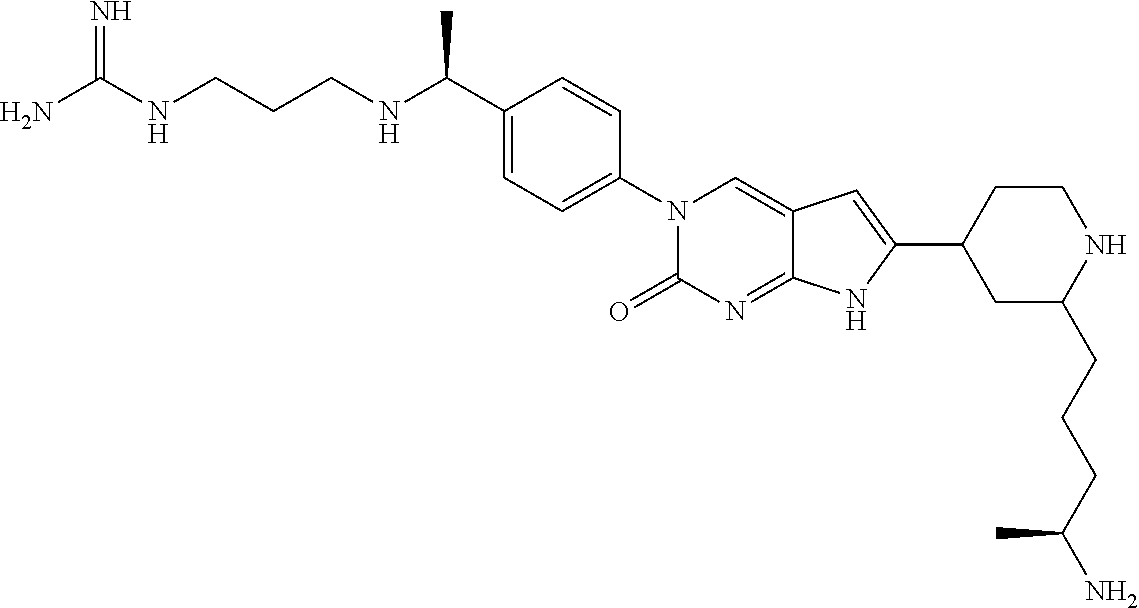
C(C1=CC=C(N2C(=O)N=C3C(=C2)C=C(C2CC(CCCC(N)C)NCC2)N3)C=C1)(NCCCNC(N)=N)C
